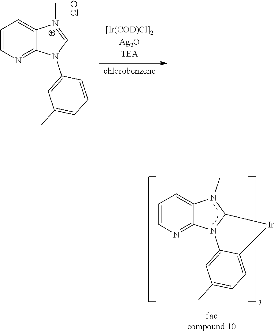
C1=CN=C2C(=C1)[N+](C)=CN2C1=CC(C)=CC=C1.[Cl-].C1=CN=C2C(=C1)N(C)C1N2C2=CC(C)=CC=C2[Ir]1
